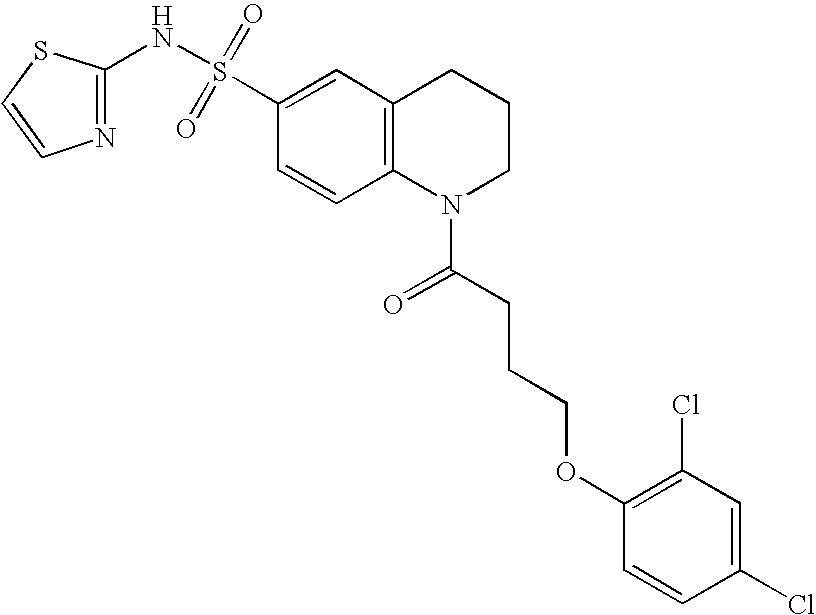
C1(NS(C2=CC3=C(C=C2)N(C(CCCOC2=C(Cl)C=C(Cl)C=C2)=O)CCC3)(=O)=O)=NC=CS1
